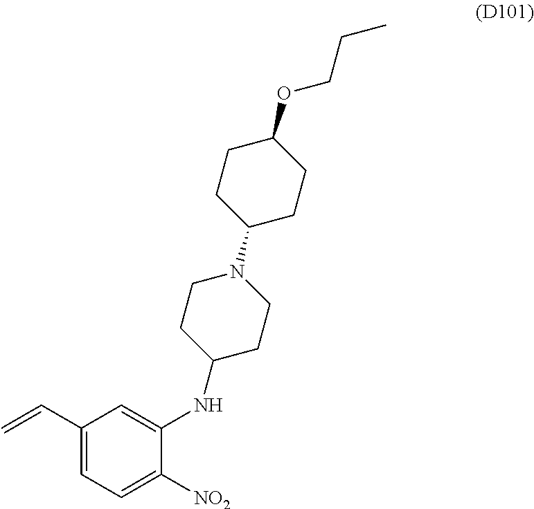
C1(C=C)=CC=C([NO2])C(NC2CCN(C3CCC(OCCC)CC3)CC2)=C1
